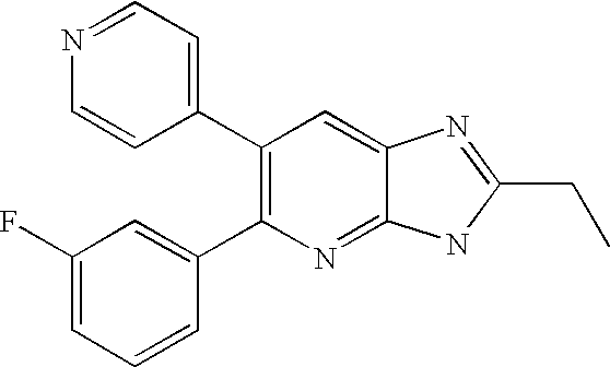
C1=NC=CC(C2=C(C3=CC(F)=CC=C3)N=C3C(=C2)N=C(CC)N3)=C1
